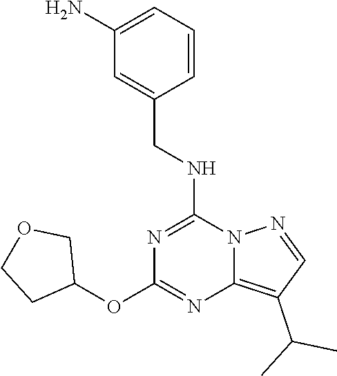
C1(N)=CC=CC(CNC2=NC(OC3COCC3)=NC3=C(C(C)C)C=NN23)=C1
